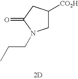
C1([CO2H])CN(CCC)C(=O)C1.[2D]
